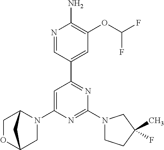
N1=CC(C2=NC(N3CCC(C)(F)C3)=NC(N3C4COC(C3)C4)=C2)=CC(OC(F)F)=C1N
